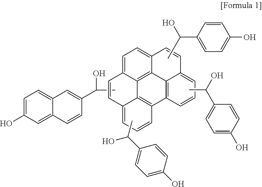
C1=C(O)C=C2C(=C1)C=C(C(O)C)C=C2.C1=C2C3=C4C(=C1)C=CC1=CC=CC(=C41)C1=C3C(=CC=C1)C=C2.CC(O)C1=CC=C(O)C=C1.CC(C1=CC=C(O)C=C1)O.CC(O)C1=CC=C(O)C=C1
